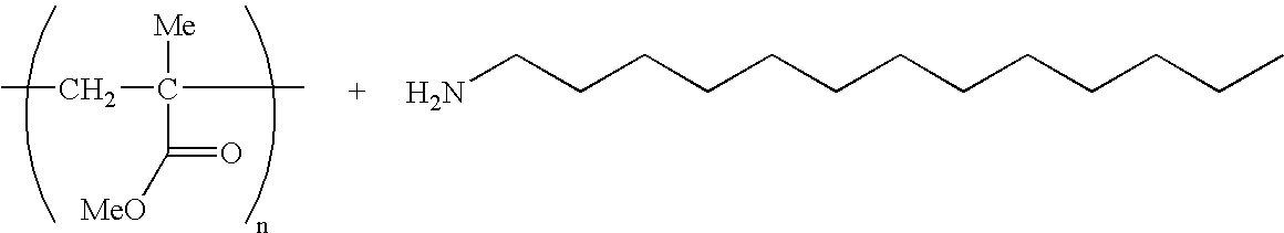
CCC([Me])(C)C([MeO])=O.NCCCCCCCCCCCCC
